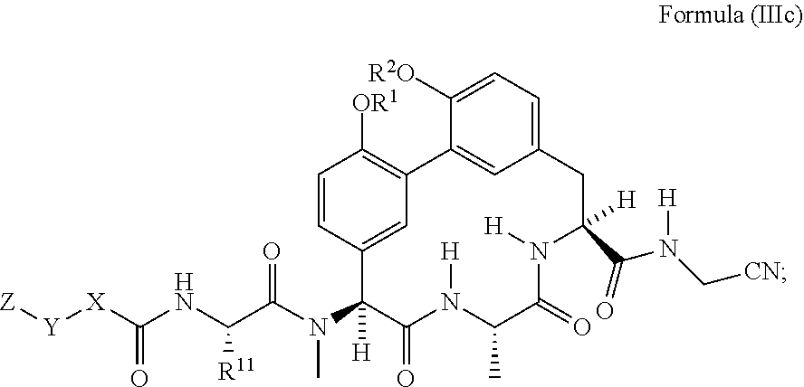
C(NC(C(N(C1([H])C(=O)N([H])C(C)C(=O)N([H])C(C(N(C[CN])[H])=O)([H])CC2=CC=C([R2O])C(=C2)C2=C([OR1])C=CC1=C2)C)=O)[R11])(=O)[X][Y][Z]
